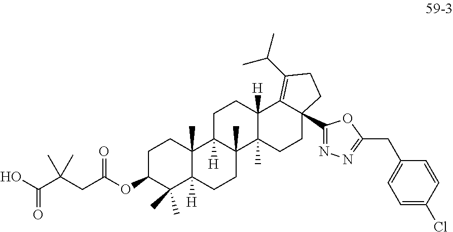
C1C(OC(CC(C(O)=O)(C)C)=O)C(C)(C)C2([H])C(C)(C1)C1([H])C(C)(CC2)C2(C)C([H])(CC1)C1=C(C(C)C)CCC1(C1=NN=C(CC3=CC=C(Cl)C=C3)O1)CC2
